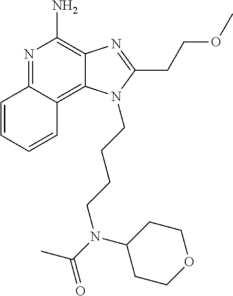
N1=C2C(=C3C(=C1N)N=C(CCOC)N3CCCCN(C(=O)C)C1CCOCC1)C=CC=C2
